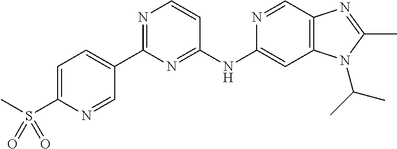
C1(C2=CC=C(S(C)(=O)=O)N=C2)=NC=CC(NC2=CC3=C(C=N2)N=C(C)N3C(C)C)=N1
